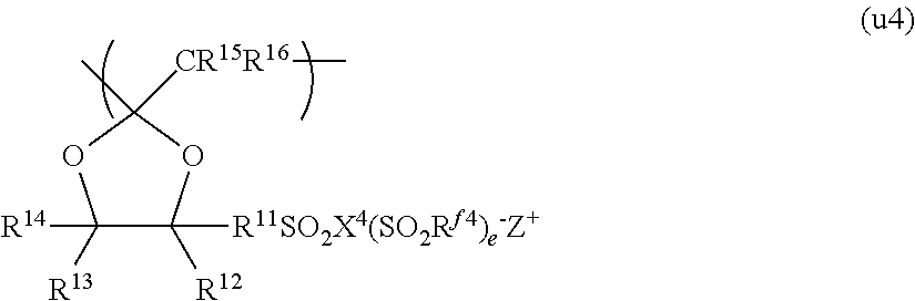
C1([R14])([R13])C([R11SO2X4(SO2Rf4)e-Z+])([R12])OC(C)([CR15R16]C)O1
